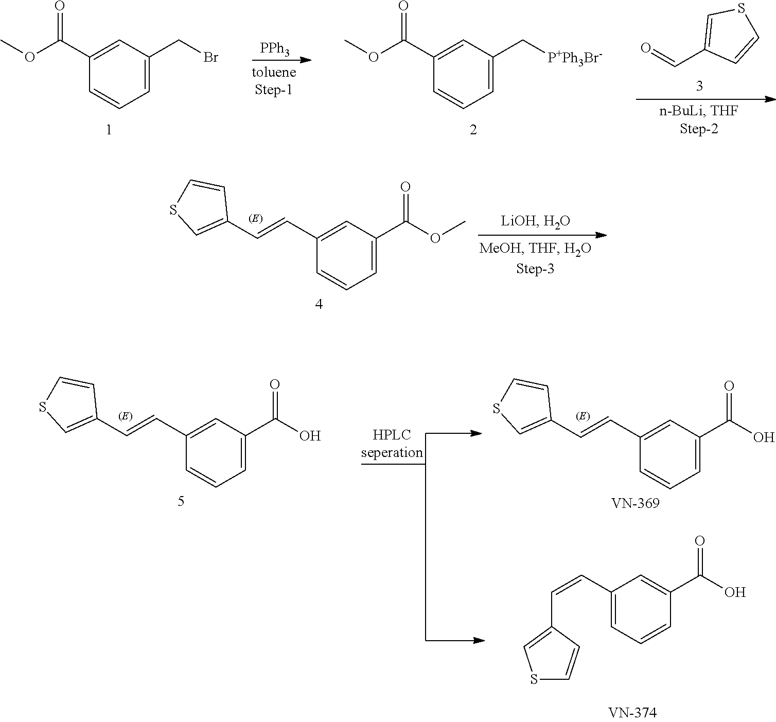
C1(C(OC)=O)=CC(CBr)=CC=C1.[PPh3].C1(C(OC)=O)=CC(C[P+Ph3Br-])=CC=C1.C(C1=CSC=C1)=O.C(=CC1=CC(C(OC)=O)=CC=C1)C1=CSC=C1.C(=CC1=CC(C(O)=O)=CC=C1)C1=CSC=C1.C(=CC1=CC(C(O)=O)=CC=C1)C1=CSC=C1.C1(C=CC2=CSC=C2)=CC=CC(C(O)=O)=C1
